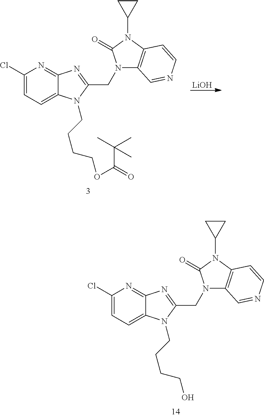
C1(Cl)=CC=C2C(=N1)N=C(CN1C3=C(N(C4CC4)C1=O)C=CN=C3)N2CCCCOC(=O)C(C)(C)C.[LiOH].C1(Cl)=CC=C2C(=N1)N=C(CN1C3=C(N(C4CC4)C1=O)C=CN=C3)N2CCCCO
